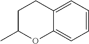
C12=CC=CC=C1OC(C)CC2
